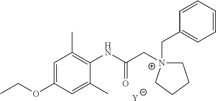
[Y].C1=C(OCC)C=C(C)C(NC(C[N+]2(CC3=CC=CC=C3)CCCC2)=O)=C1C
